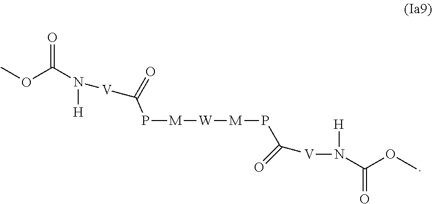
P([M][W][M]PC(=O)[V]N([H])C(OC)=O)C(=O)[V]N(C(OC)=O)[H]
